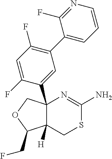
C12(C3=CC(C4=CC=CN=C4F)=C(F)C=C3F)C([H])(CSC(N)=N1)C(CF)OC2
